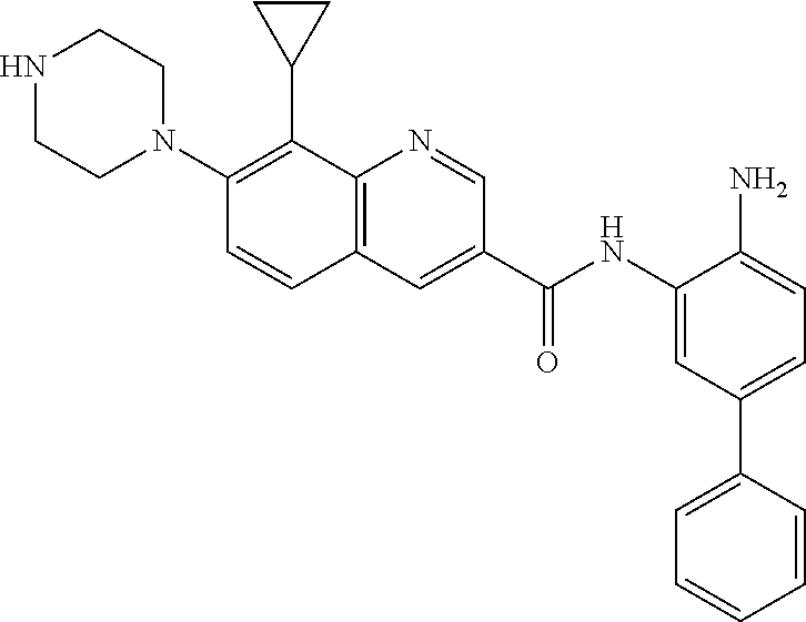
N1(C2=C(C3CC3)C3=C(C=C2)C=C(C(NC2=CC(C4=CC=CC=C4)=CC=C2N)=O)C=N3)CCNCC1
